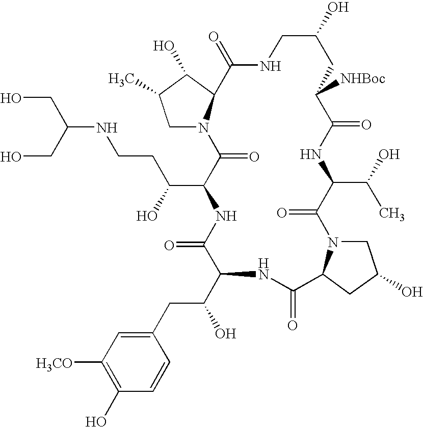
C1N2C(C(O)C1C)C(=O)NCC(O)CC([NHBoc])C(=O)NC(C(O)C)C(=O)N1CC(O)CC1C(=O)NC(C(CC1=CC([H3CO])=C(O)C=C1)O)C(=O)NC(C(O)CCNC(CO)CO)C2=O
